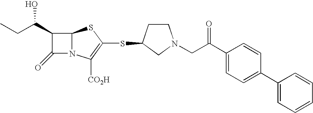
C1(C(CC)O)C(=O)N2C1SC(SC1CN(CC(C3=CC=C(C4=CC=CC=C4)C=C3)=O)CC1)=C2[CO2H]
